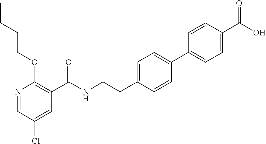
N1=CC(Cl)=CC(C(NCCC2=CC=C(C3=CC=C(C(O)=O)C=C3)C=C2)=O)=C1OCCCC
